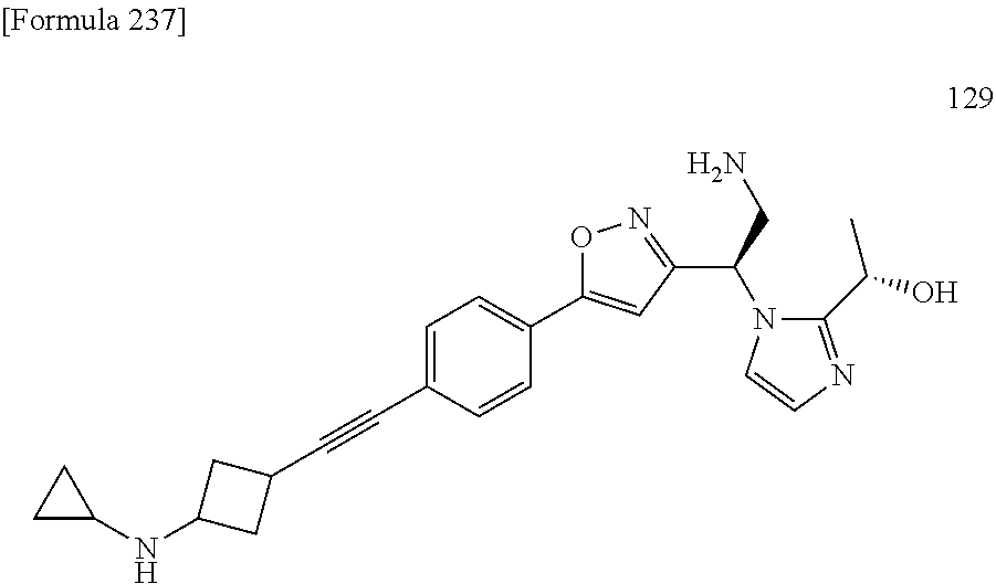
C1=CC(C#CC2CC(NC3CC3)C2)=CC=C1C1=CC(C(N2C(C(O)C)=NC=C2)CN)=NO1
